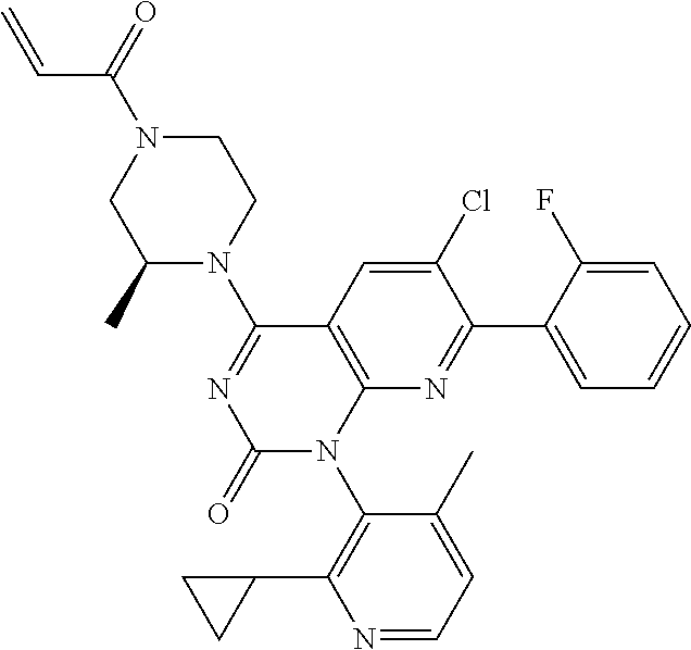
N1=CC=C(C)C(N2C3=C(C=C(Cl)C(C4=CC=CC=C4F)=N3)C(N3CCN(C(=O)C=C)CC3C)=NC2=O)=C1C1CC1
